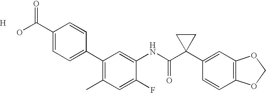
C1(C2=CC=C(C(O)=O)C=C2)=C(C)C=C(F)C(NC(C2(C3=CC4=C(C=C3)OCO4)CC2)=O)=C1.[H]
